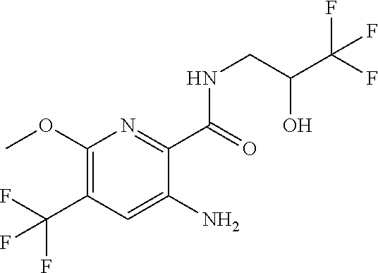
C1(OC)=C(C(F)(F)F)C=C(N)C(C(=O)NCC(C(F)(F)F)O)=N1
